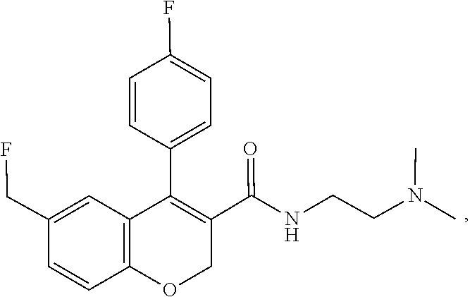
CN(CCNC(C1=C(C2=CC=C(F)C=C2)C2=C(C=CC(CF)=C2)OC1)=O)C
